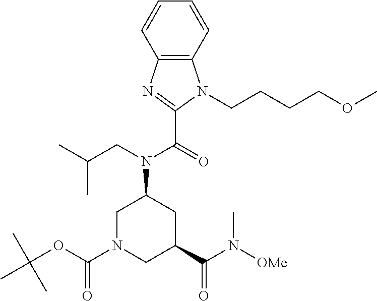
C1=CC=CC2=C1N(CCCCOC)C(C(=O)N(CC(C)C)C1CN(C(OC(C)(C)C)=O)CC(C(N([OMe])C)=O)C1)=N2
